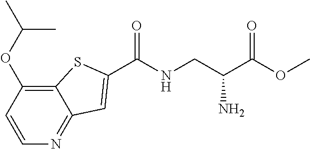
C1=CC(OC(C)C)=C2C(=N1)C=C(C(NCC(C(OC)=O)N)=O)S2
